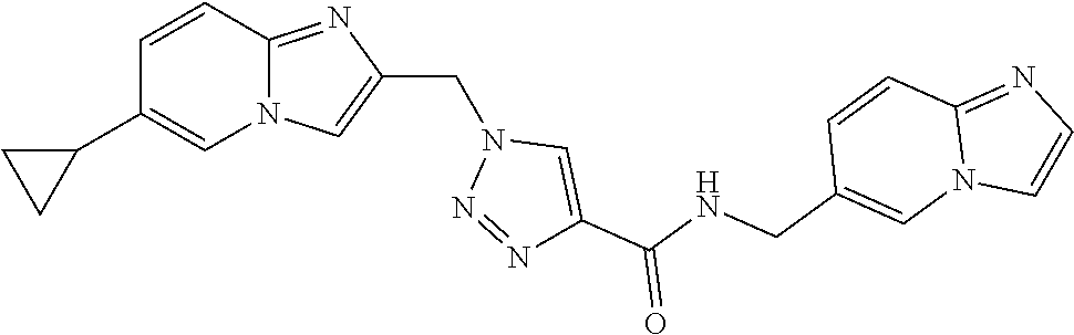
N12C(=NC(CN3N=NC(C(NCC4=CN5C(=NC=C5)C=C4)=O)=C3)=C1)C=CC(C1CC1)=C2
